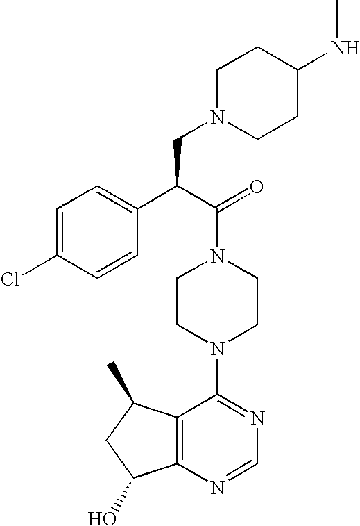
C(N1CCN(C2=NC=NC3=C2C(C)CC3O)CC1)(C(C1=CC=C(Cl)C=C1)CN1CCC(NC)CC1)=O
